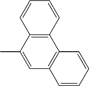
CC1=CC2=C(C3=C1C=CC=C3)C=CC=C2
